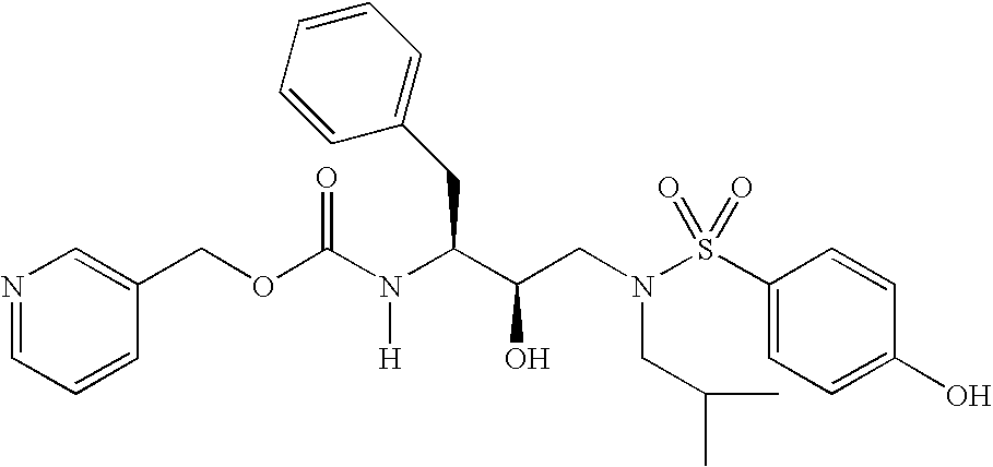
C(OC(N(C(C(CN(S(C1=CC=C(O)C=C1)(=O)=O)CC(C)C)O)CC1=CC=CC=C1)[H])=O)C1=CN=CC=C1
